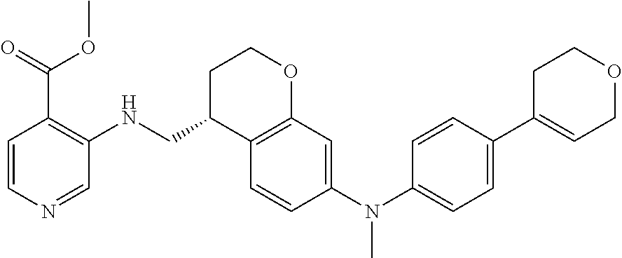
C1=CC(N(C2=CC=C(C3=CCOCC3)C=C2)C)=CC2=C1C(CNC1=C(C(OC)=O)C=CN=C1)CCO2
